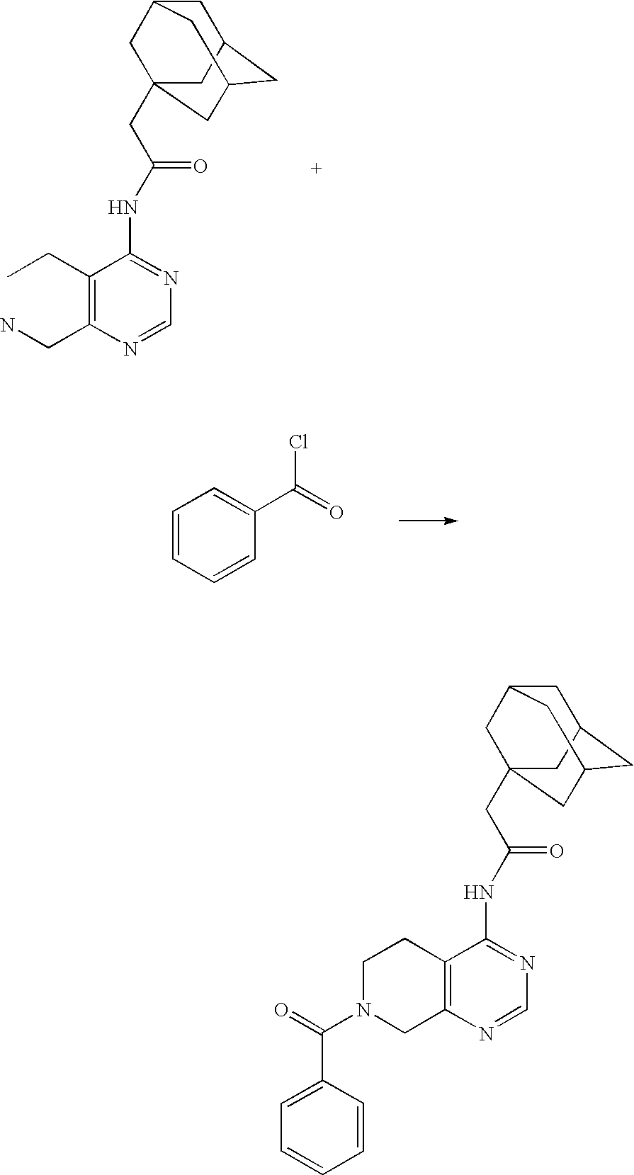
C1(CC)=C(CN)N=CN=C1NC(CC12CC3CC(CC(C1)C3)C2)=O.C1=CC=CC(C(=O)Cl)=C1.C12=C(N=CN=C1NC(CC13CC4CC(CC(C1)C4)C3)=O)CN(C(=O)C1=CC=CC=C1)CC2
